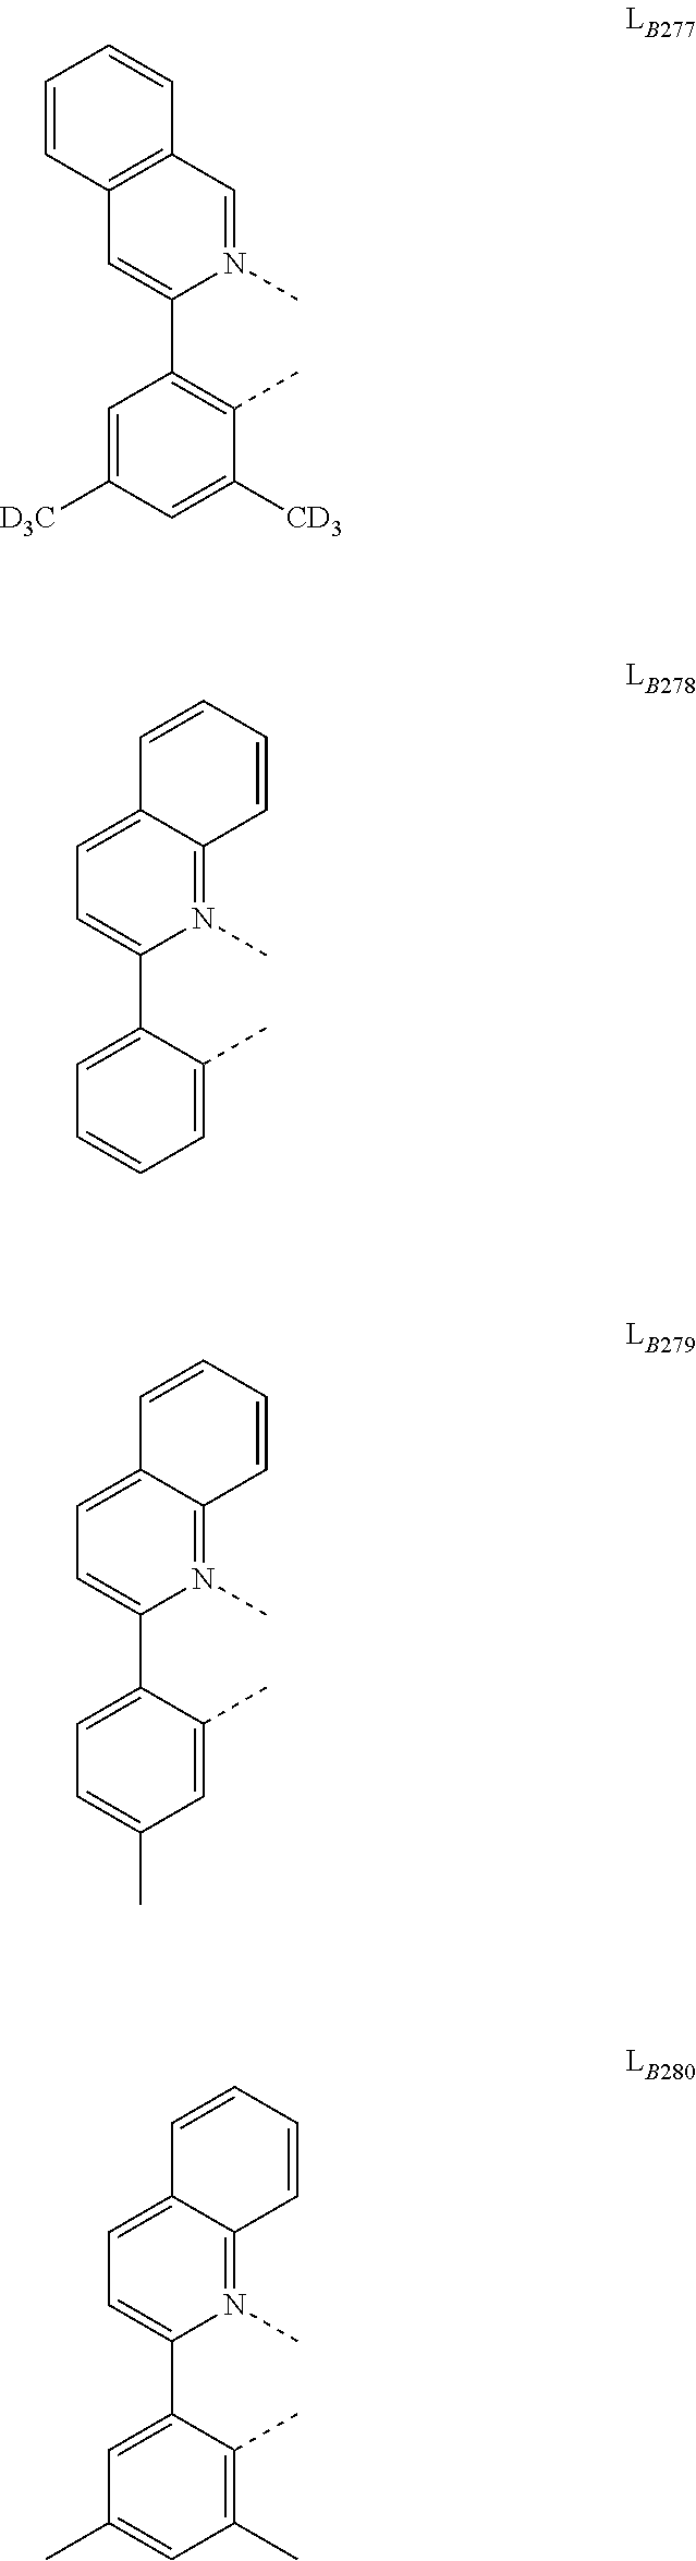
C1=C([D3C])C=C([CD3])C(C)=C1C1=CC2=C(C=N1C)C=CC=C2.C1=C(C)C(C2=CC=C3C(=N2C)C=CC=C3)=CC=C1.C1=C(C)C(C2=CC=C3C(=N2C)C=CC=C3)=CC=C1C.C1(C)=C(C)C(C2=CC=C3C(=N2C)C=CC=C3)=CC(C)=C1
